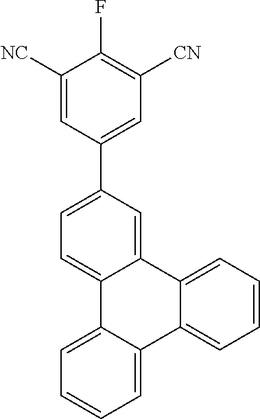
C1([NC])=CC(C2=CC=C3C(=C2)C2=CC=CC=C2C2=CC=CC=C32)=CC([CN])=C1F
